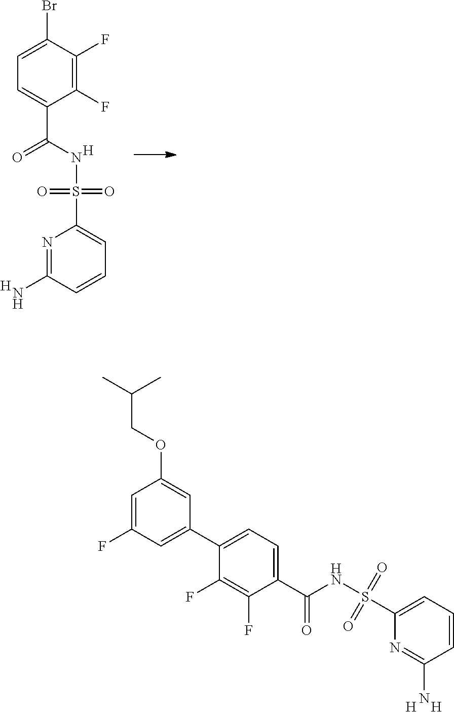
C1(F)=C(F)C(Br)=CC=C1C(NS(=O)(=O)C1=CC=CC(N)=N1)=O.[H].[H].C1=C(F)C=C(C2=CC=C(C(NS(C3=CC=CC(N)=N3)(=O)=O)=O)C(F)=C2F)C=C1OCC(C)C.[H].[H]
